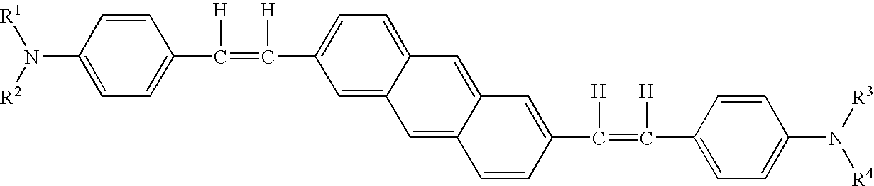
C1=CC(N([R2])[R1])=CC=C1C([H])=C([H])C1=CC=C2C(=C1)C=C1C(=C2)C=C(C([H])=C([H])C2=CC=C(N([R3])[R4])C=C2)C=C1
